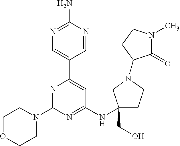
N1=C(N)N=CC(C2=CC(NC3(CO)CCN(C4C(=O)N(C)CC4)C3)=NC(N3CCOCC3)=N2)=C1
